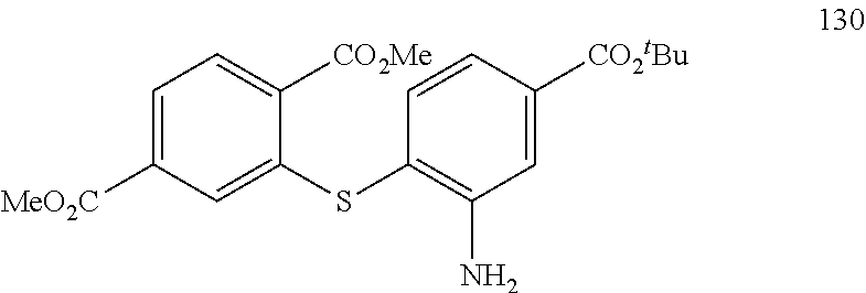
C1=CC([CO2tBu])=CC(N)=C1SC1=CC([MeO2C])=CC=C1[CO2Me]
